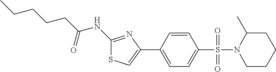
C1(NC(CCCCC)=O)=NC(C2=CC=C(S(=O)(=O)N3CCCCC3C)C=C2)=CS1
